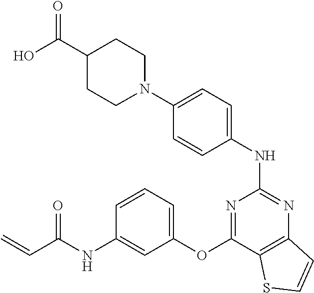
N1(C2=CC=C(NC3=NC4=C(C(OC5=CC=CC(NC(C=C)=O)=C5)=N3)SC=C4)C=C2)CCC(C(O)=O)CC1
